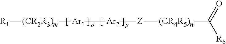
[R1][(CR2R3)m][Ar1][Ar2][Z][(CR4R5)n]C(=O)[R6]
